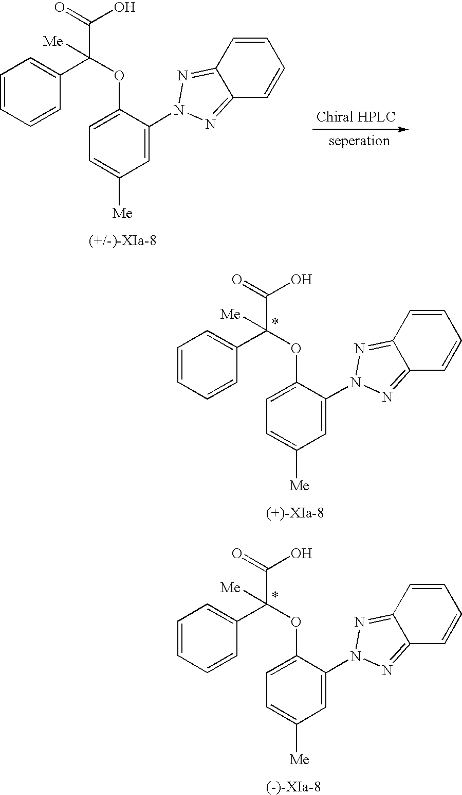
C1=CC(C(OC2=CC=C([Me])C=C2N2N=C3C=CC=CC3=N2)(C(=O)O)[Me])=CC=C1.C1=CC(C(OC2=CC=C([Me])C=C2N2N=C3C=CC=CC3=N2)(C(=O)O)[Me])=CC=C1.C1=CC(C(OC2=CC=C([Me])C=C2N2N=C3C=CC=CC3=N2)(C(=O)O)[Me])=CC=C1
